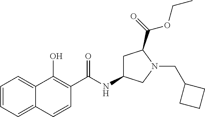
C1=CC=C2C(=C1)C(O)=C(C(NC1CC(C(=O)OCC)N(CC3CCC3)C1)=O)C=C2
